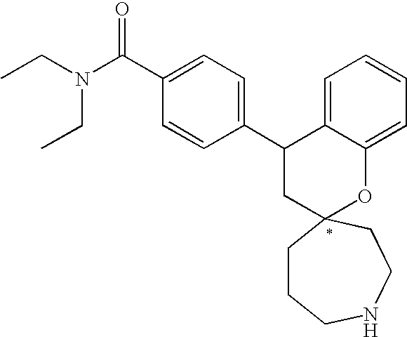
CCN(C(C1=CC=C(C2CC3(OC4=CC=CC=C24)CCCNCC3)C=C1)=O)CC
